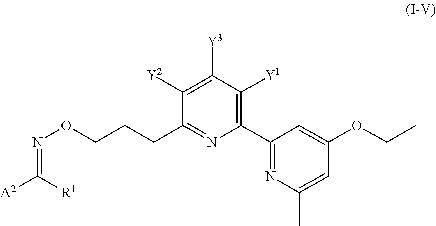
C(ON=C([A2])[R1])CCC1=NC(C2=NC(C)=CC(OCC)=C2)=C([Y1])C([Y3])=C1[Y2]
